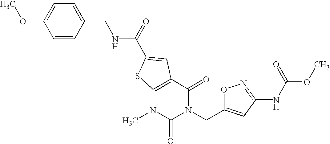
C1=CC(CNC(=O)C2=CC3=C(N(C)C(=O)N(CC4=CC(NC(OC)=O)=NO4)C3=O)S2)=CC=C1OC
